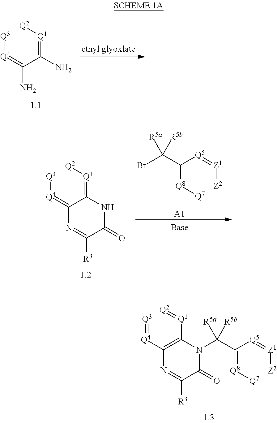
[Q3][Q4]=C(C(=[Q1][Q2])N)N.[Q3][Q4]=C1C(=[Q1][Q2])NC(=O)C([R3])=N1.[Z2][Z1]=[Q5]C(=[Q8][Q7])C(Br)([R5a])[R5b].[A1].[Q3]=[Q4]C1=C([Q1]=[Q2])N(C(C([Q5]=[Z1][Z2])=[Q8][Q7])([R5a])[R5b])C(=O)C([R3])=N1
